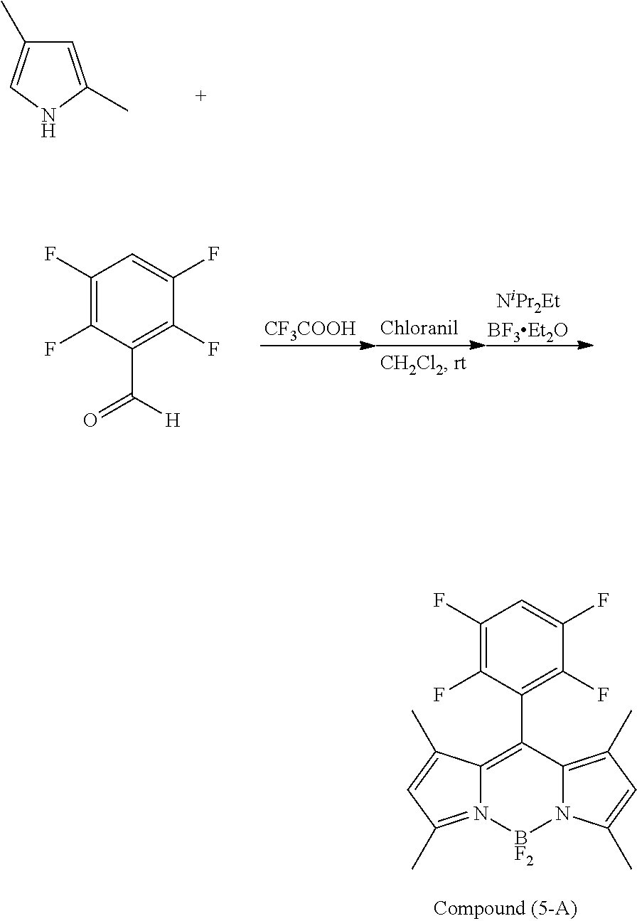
C1=C(C)NC=C1C.C1(F)=C(F)C(C(=O)[H])=C(F)C(F)=C1.[CF3COOH].C12=C(C3=C(F)C(F)=CC(F)=C3F)C3=C(C)C=C(C)N3[BF2]N1=C(C)C=C2C
